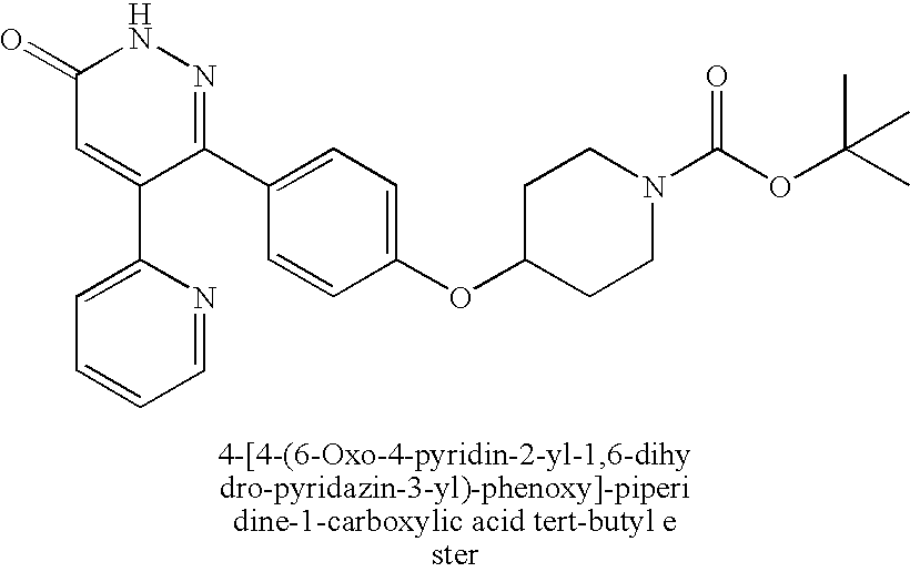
C1=C(C2=CC=CC=N2)C(C2=CC=C(OC3CCN(C(=O)OC(C)(C)C)CC3)C=C2)=NNC1=O
